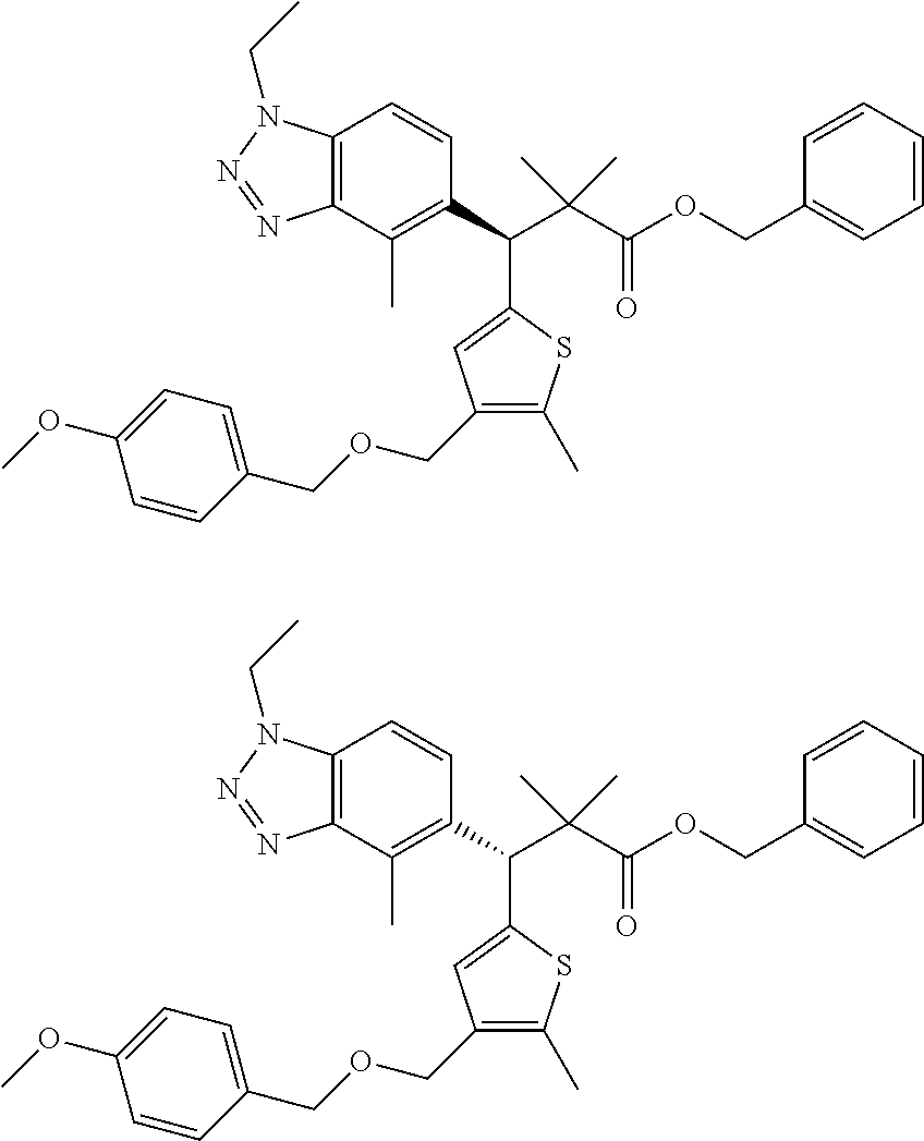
C12=C(C(C)=C(C(C3=CC(COCC4=CC=C(OC)C=C4)=C(C)S3)C(C(OCC3=CC=CC=C3)=O)(C)C)C=C1)N=NN2CC.C12=C(C(C)=C(C(C3=CC(COCC4=CC=C(OC)C=C4)=C(C)S3)C(C(OCC3=CC=CC=C3)=O)(C)C)C=C1)N=NN2CC
